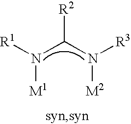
[R2]C(N([R3])[M2])N([R1])[M1]
